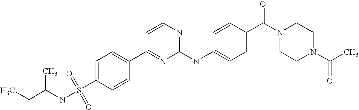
C1(C2=NC(NC3=CC=C(C(=O)N4CCN(C(=O)C)CC4)C=C3)=NC=C2)=CC=C(S(NC(C)CC)(=O)=O)C=C1
